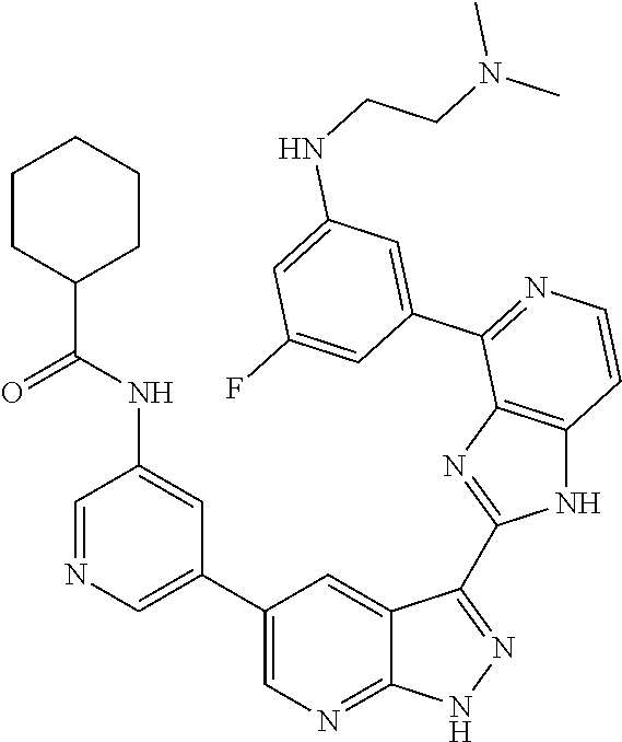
C1=NC=C(C2=CN=C3C(=C2)C(C2=NC4=C(N2)C=CN=C4C2=CC(NCCN(C)C)=CC(F)=C2)=NN3)C=C1NC(C1CCCCC1)=O
